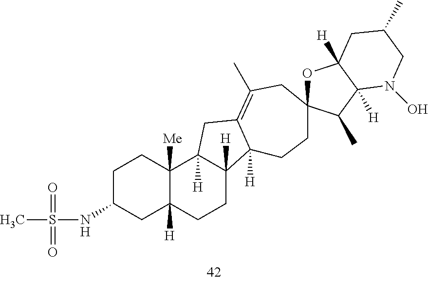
C1C(NS(=O)(=O)C)CC2([H])C([Me])(C1)C1([H])C([H])(CC2)C2([H])C(=C(C)CC3(CC2)OC2([H])C([H])(C3C)N(O)CC(C)C2)C1
